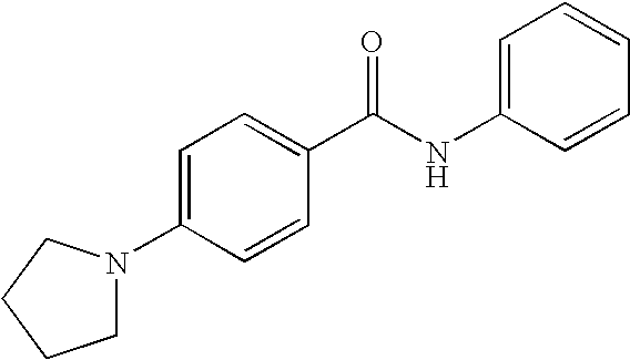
C1(N2CCCC2)=CC=C(C(NC2=CC=CC=C2)=O)C=C1
